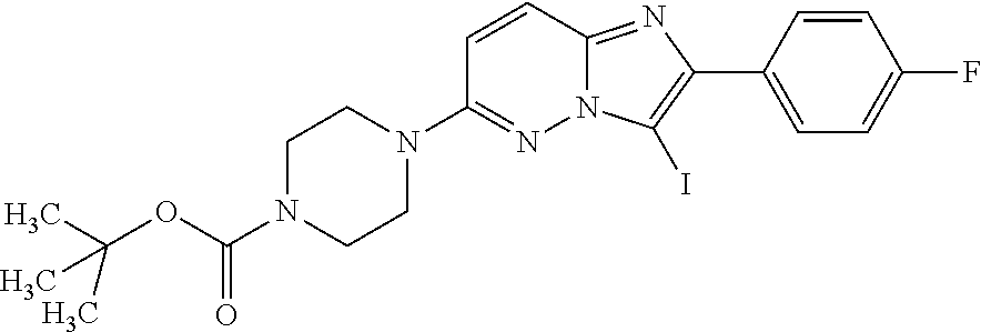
C1(N2CCN(C(=O)OC(C)(C)C)CC2)=NN2C(=NC(C3=CC=C(F)C=C3)=C2I)C=C1
